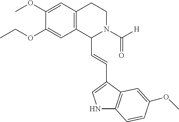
C12=C(C(C=CC3=CNC4=C3C=C(OC)C=C4)N(C([H])=O)CC1)C=C(OCC)C(OC)=C2
